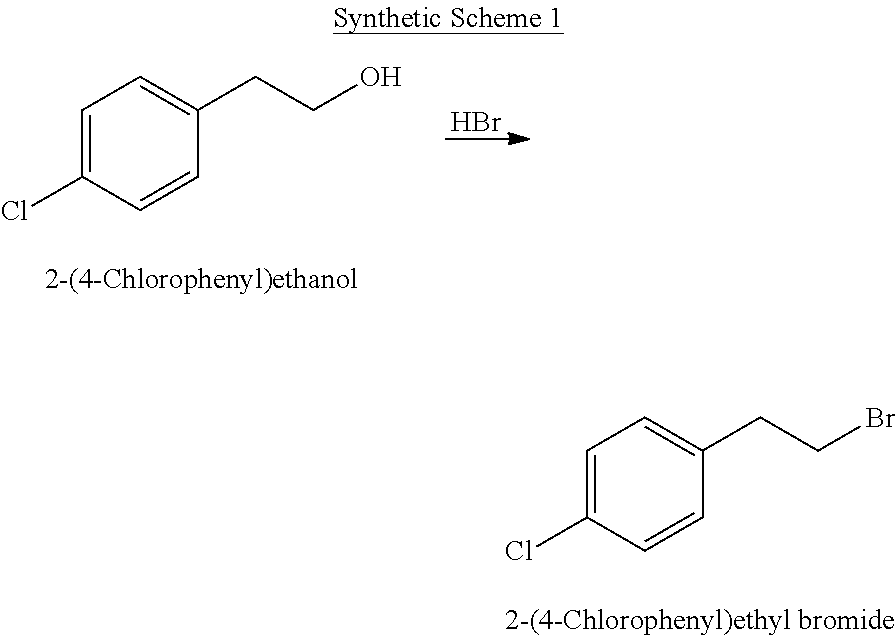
C1=C(Cl)C=CC(CCO)=C1.Br.C1=C(Cl)C=CC(CCBr)=C1
